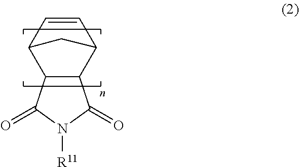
C12C(C3C=CC1C3)C(=O)N([R11])C2=O
